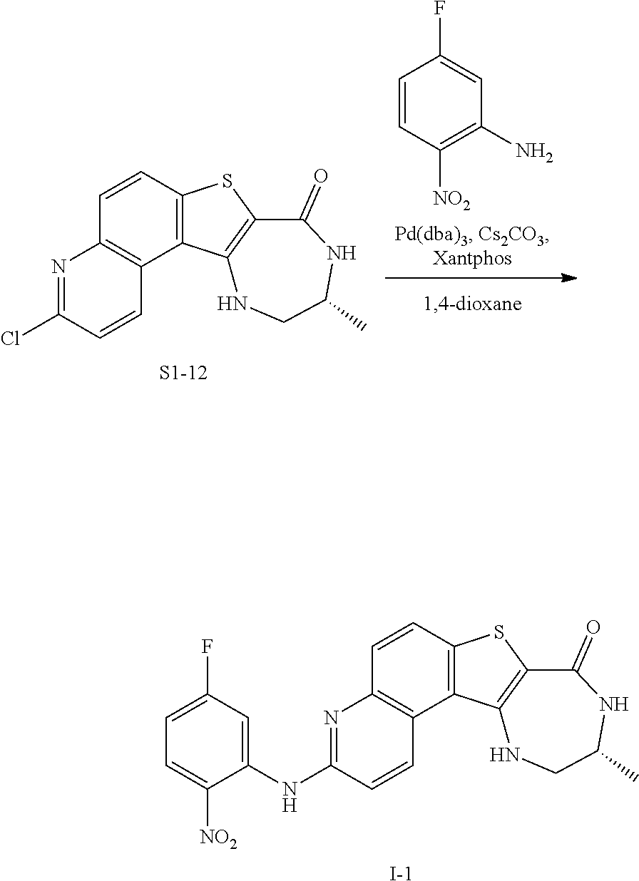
C1=CC([NO2])=C(N)C=C1F.C1=CC2=C(C3=C1N=C(Cl)C=C3)C1=C(S2)C(=O)NC(C)CN1.C1=CC2=C(C3=C1N=C(NC1=CC(F)=CC=C1[NO2])C=C3)C1=C(S2)C(=O)NC(C)CN1.[I-]
